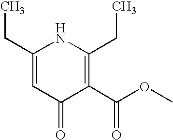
C1(CC)=CC(=O)C(C(OC)=O)=C(CC)N1
